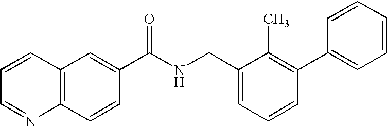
C1=CC=NC2=C1C=C(C(NCC1=CC=CC(C3=CC=CC=C3)=C1C)=O)C=C2
